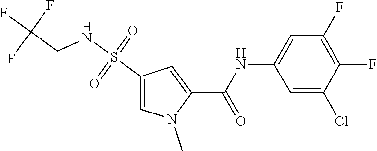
S(C1=CN(C)C(C(=O)NC2=CC(F)=C(F)C(Cl)=C2)=C1)(NCC(F)(F)F)(=O)=O
